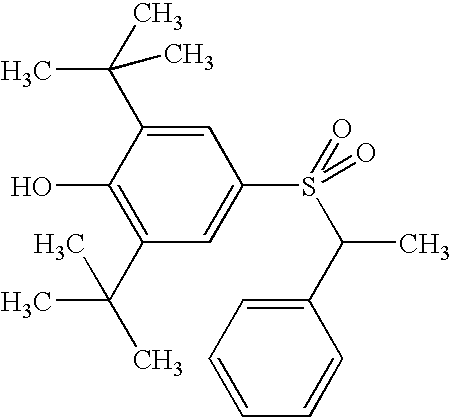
C1=C(C(C)(C)C)C(O)=C(C(C)(C)C)C=C1S(=O)(C(C1=CC=CC=C1)C)=O
